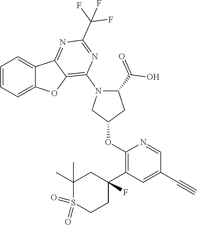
C1=CC=C2C(=C1)C1=NC(C(F)(F)F)=NC(N3CC(OC4=C(C5(F)CC(C)(C)S(=O)(=O)CC5)C=C(C#C)C=N4)CC3C(O)=O)=C1O2
